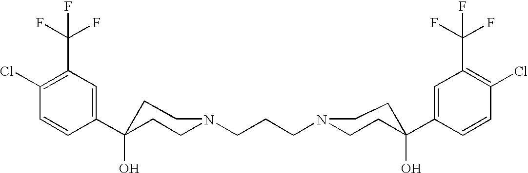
C1(C2(O)CCN(CCCN3CCC(C4=CC(C(F)(F)F)=C(Cl)C=C4)(O)CC3)CC2)=CC(C(F)(F)F)=C(Cl)C=C1
